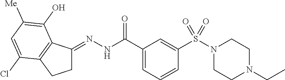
C1C(=NNC(C2=CC=CC(S(N3CCN(CC)CC3)(=O)=O)=C2)=O)C2=C(C1)C(Cl)=CC([Me])=C2O
